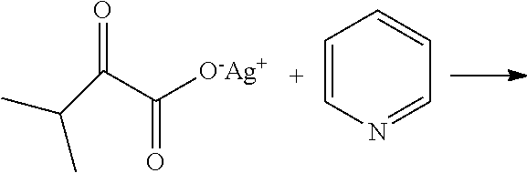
C(C(C([O-Ag+])=O)=O)(C)C.C1=CN=CC=C1
